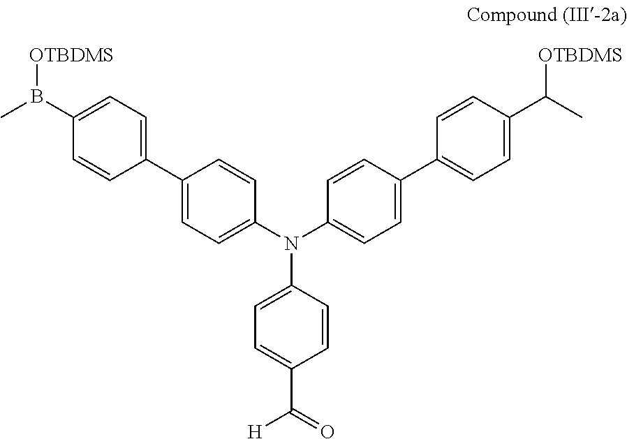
C1(B(C)[OTBDMS])=CC=C(C2=CC=C(N(C3=CC=C(C(=O)[H])C=C3)C3=CC=C(C4=CC=C(C(C)[OTBDMS])C=C4)C=C3)C=C2)C=C1
